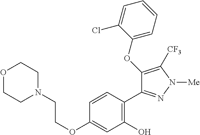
C(OC1=CC(O)=C(C2=NN([Me])C([CF3])=C2OC2=CC=CC=C2Cl)C=C1)CN1CCOCC1
